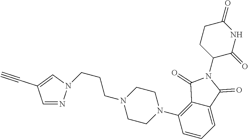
C1=NN(CCCN2CCN(C3=C4C(=CC=C3)C(=O)N(C3C(=O)NC(=O)CC3)C4=O)CC2)C=C1C#C
